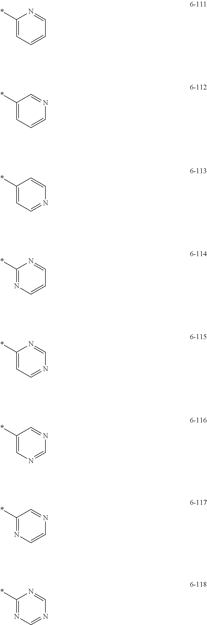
C1(*)=CC=CC=N1.C1(*)=CC=CN=C1.C1(*)=CC=NC=C1.C1(*)=NC=CC=N1.C1(*)=CC=NC=N1.C1(*)=CN=CN=C1.C1(*)=NC=CN=C1.C1(*)=NC=NC=N1
